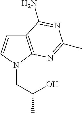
C12=C(N(CC(O)C)C=C1)N=C(C)N=C2N
